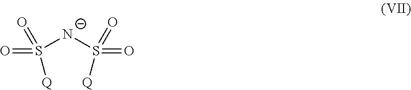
[N-](S(=O)(=O)[Q])S(=O)(=O)[Q]
